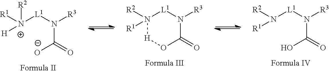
[N+]([L1]N([R3])C(=O)[O-])([R1])([H])[R2].N1([R2])([R1])[L1]N([R3])C(=O)O[H]1.N([L1]N([R3])C(=O)O)([R2])[R1]
